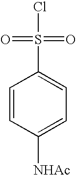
C1=CC([NHAc])=CC=C1S(=O)(=O)Cl
